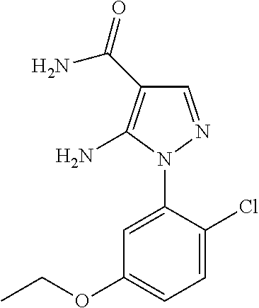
C1=NN(C2=CC(OCC)=CC=C2Cl)C(N)=C1C(=O)N
